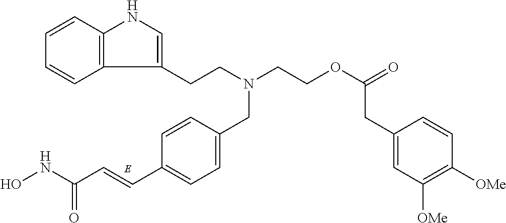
C1=CC2=C(C=C1)C(CCN(CC1=CC=C(C=CC(NO)=O)C=C1)CCOC(=O)CC1=CC([OMe])=C([OMe])C=C1)=CN2
